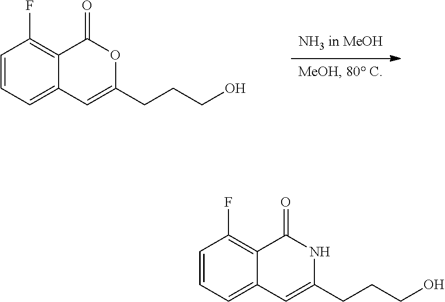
C1=CC=C2C(=C1F)C(=O)OC(CCCO)=C2.C1=CC=C2C(=C1F)C(=O)NC(CCCO)=C2
